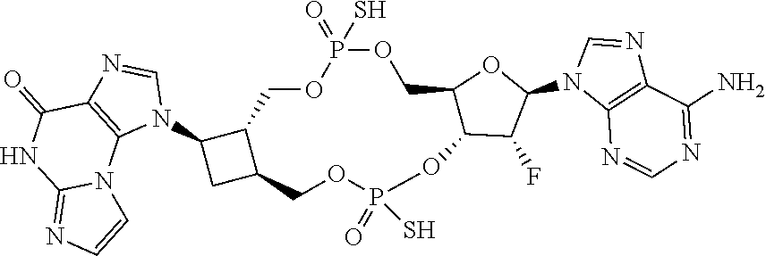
C12C(N3C=NC4=C3N3C(=NC=C3)NC4=O)CC1COP(=O)(S)OC1C(COP(S)(=O)OC2)OC(N2C3=C(N=C2)C(N)=NC=N3)C1F
